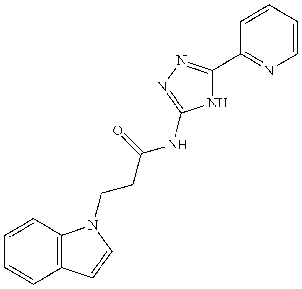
C1=CC2=C(C=C1)C=CN2CCC(NC1=NN=C(C2=NC=CC=C2)N1)=O
